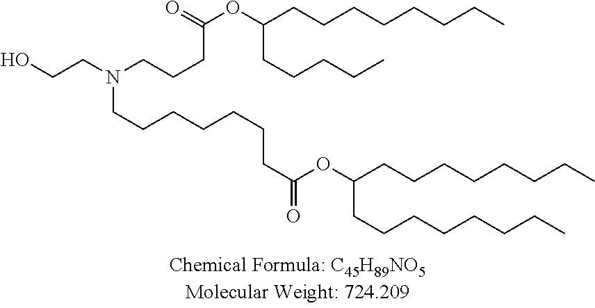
O=C(OC(CCCCCCCC)CCCCC)CCCN(CCO)CCCCCCCC(OC(CCCCCCCC)CCCCCCCC)=O
